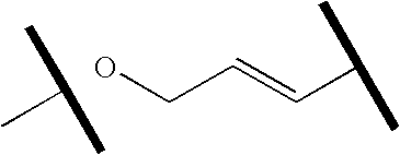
C(=CC(C)C)CO.C(C)(C)C
